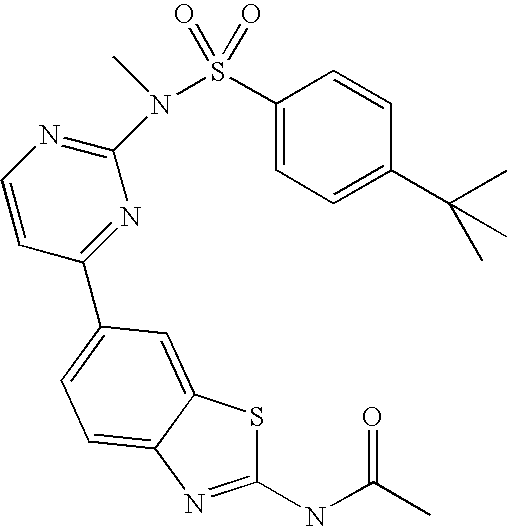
C1(NC(C)=O)=NC2=CC=C(C3=NC(N(S(C4=CC=C(C(C)(C)C)C=C4)(=O)=O)C)=NC=C3)C=C2S1
